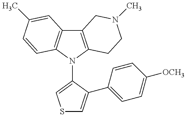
C12=C(N(C3=CSC=C3C3=CC=C([OCH3])C=C3)C3=C1C=C(C)C=C3)CCN(C)C2
